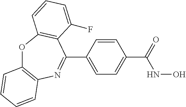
O1C2=C(N=C(C3=CC=C(C(NO)=O)C=C3)C3=C1C=CC=C3F)C=CC=C2
